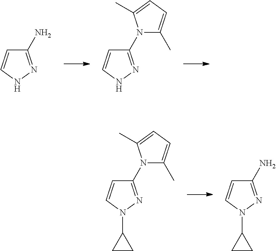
C1(N)=NNC=C1.C1(N2C(C)=CC=C2C)=NNC=C1.C1(N2C(C)=CC=C2C)=NN(C2CC2)C=C1.C1(N)=NN(C2CC2)C=C1
